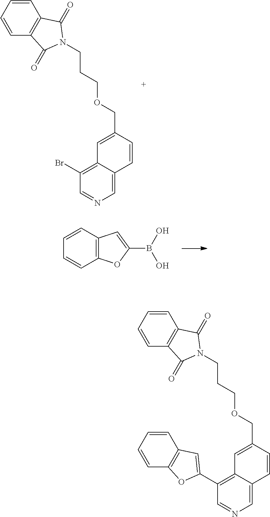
C1(Br)=C2C(=CN=C1)C=CC(COCCCN1C(=O)C3=C(C=CC=C3)C1=O)=C2.C1=CC2=C(C=C1)OC(B(O)O)=C2.C1(C2=CC3=C(C=CC=C3)O2)=C2C(=CN=C1)C=CC(COCCCN1C(=O)C3=C(C=CC=C3)C1=O)=C2
